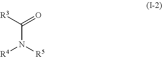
[R4]N([R5])C([R3])=O
